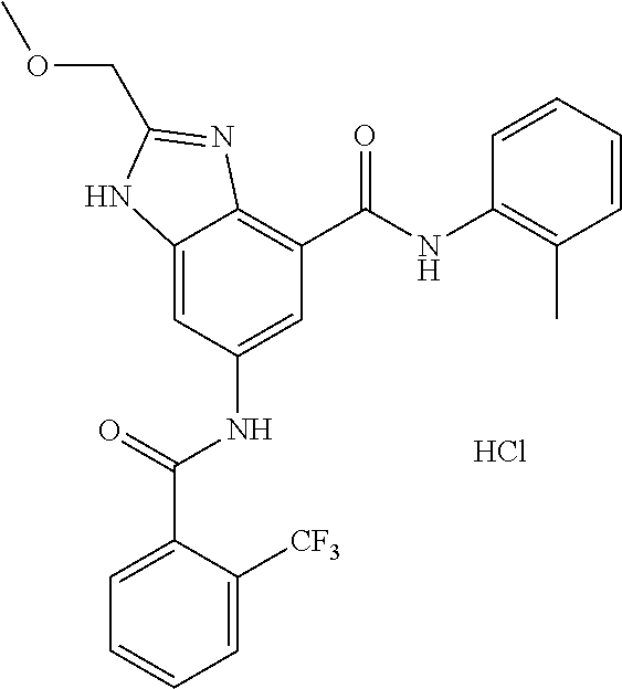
C12=CC(NC(=O)C3=CC=CC=C3[CF3])=CC(C(=O)NC3=C(C)C=CC=C3)=C1N=C(COC)N2.Cl
